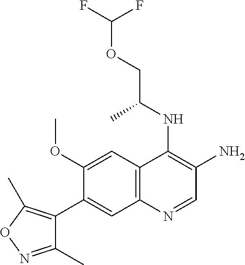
C1(OC)=CC2=C(C=C1C1=C(C)ON=C1C)N=CC(N)=C2NC(COC(F)F)C
